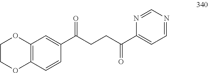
C12=C(C=CC(C(CCC(C3=CC=NC=N3)=O)=O)=C1)OCCO2
